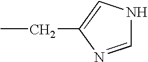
CCC1=CNC=N1
